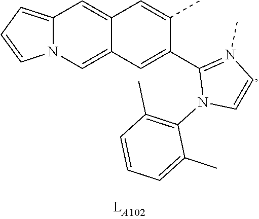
C12=CN3C(=CC=C3)C=C1C=C(C)C(C1=N(C)C=CN1C1=C(C)C=CC=C1C)=C2
